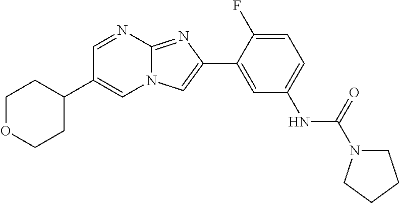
C1=NC2=NC(C3=CC(NC(=O)N4CCCC4)=CC=C3F)=CN2C=C1C1CCOCC1
